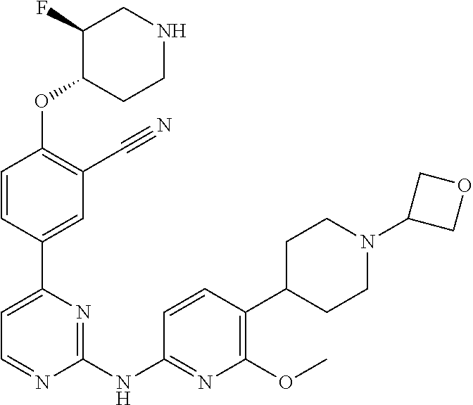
C1=C(C2=CC(C#N)=C(OC3CCNCC3F)C=C2)N=C(NC2=NC(OC)=C(C3CCN(C4COC4)CC3)C=C2)N=C1
